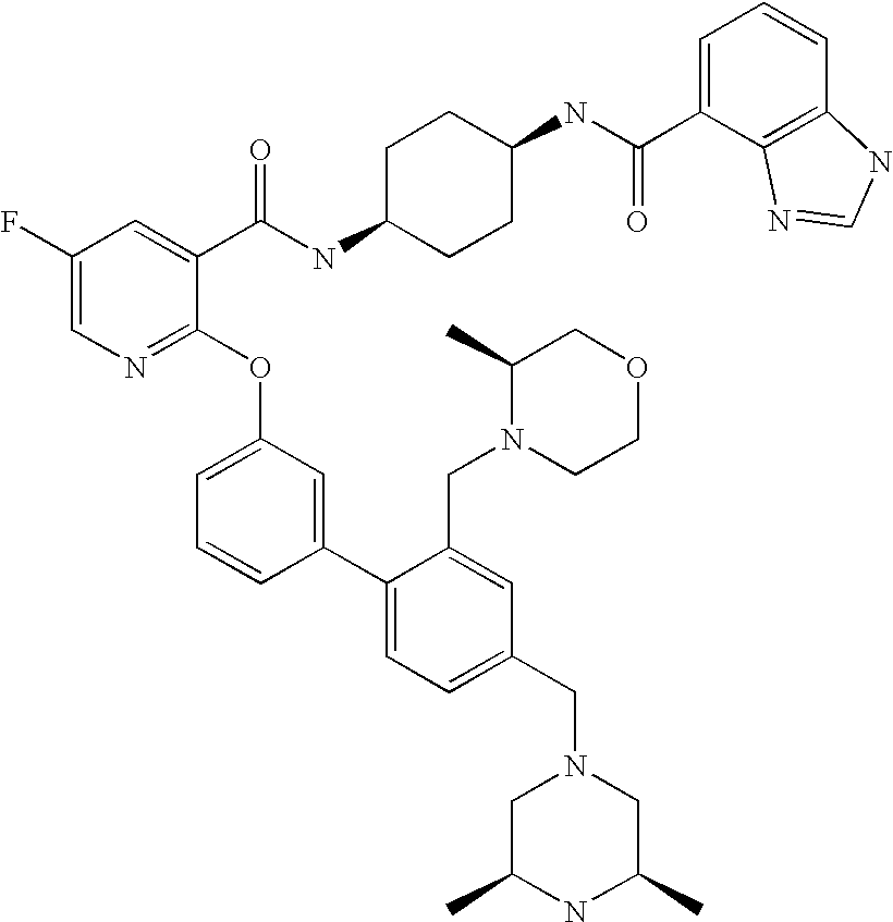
C1(F)=CN=C(OC2=CC=CC(C3=CC=C(CN4CC(C)NC(C)C4)C=C3CN3CCOCC3C)=C2)C(C(NC2CCC(NC(=O)C3=CC=CC4=C3N=CN4)CC2)=O)=C1
